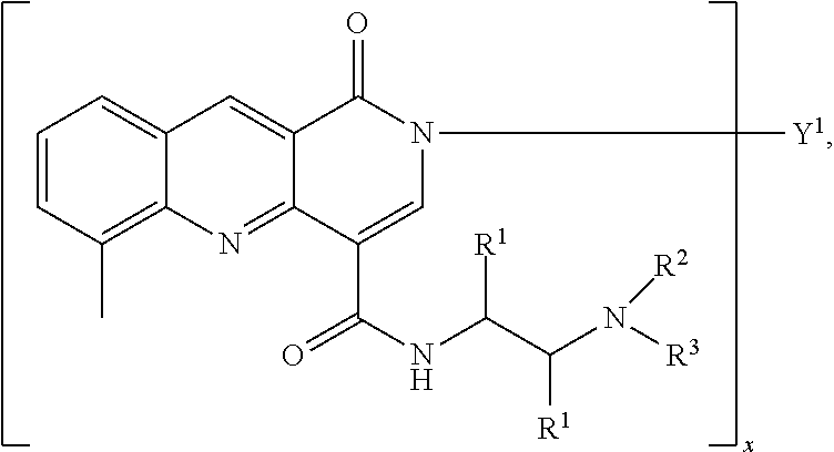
C1=CC(C)=C2C(=C1)C=C1C(=N2)C(C(NC([R1])C(N([R3])[R2])[R1])=O)=CN([Y1])C1=O
